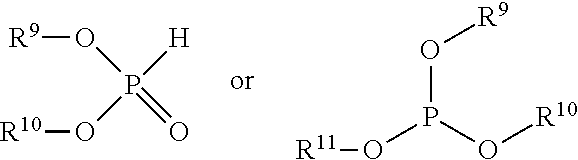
O(P(=O)([H])O[R10])[R9].O(P(O[R10])O[R9])[R11]
